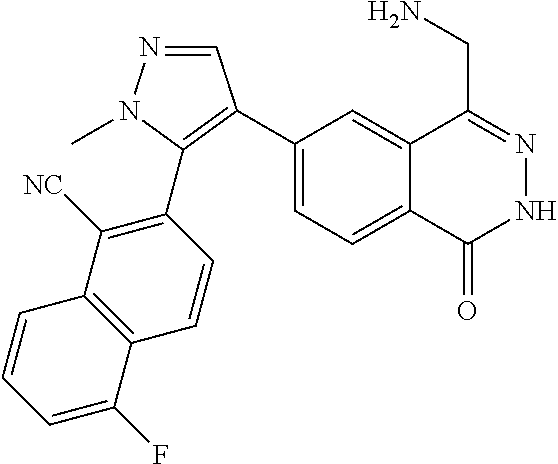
C1(C2=C(C3=C([NC])C4=C(C=C3)C(F)=CC=C4)N(C)N=C2)=CC=C2C(=C1)C(CN)=NNC2=O
